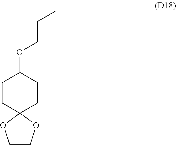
C1CC2(CCC1OCCC)OCCO2
